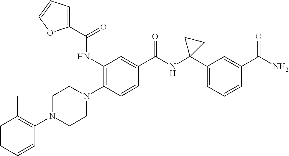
C1=CC=CC(N2CCN(C3=C(NC(C4=CC=CO4)=O)C=C(C(NC4(C5=CC=CC(C(N)=O)=C5)CC4)=O)C=C3)CC2)=C1C
